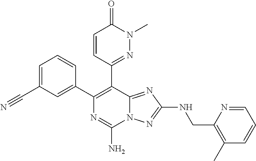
C1=C(C#N)C=C(C2=C(C3=NN(C)C(=O)C=C3)C3=NC(NCC4=C(C)C=CC=N4)=NN3C(N)=N2)C=C1
